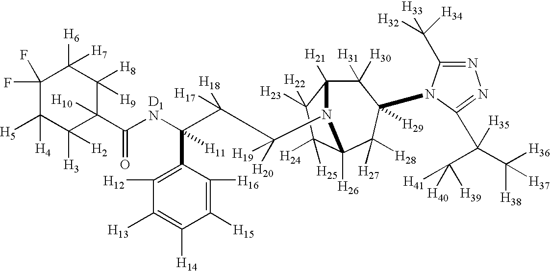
C1(F)(F)C([H5])([H4])C([H3])([H2])C([H10])(C([D1N]C(C(C([H20])([H19])N2C3([H21])C([H31])([H30])C([H29])(N4C(C([H32])([H33])[H34])=NN=C4C(C([H41])([H39])[H40])(C([H36])([H38])[H37])[H35])C([H27])([H28])C2([H26])C([H24])([H25])C3([H23])[H22])([H18])[H17])(C2=C([H12])C([H13])=C([H14])C([H15])=C2[H16])[H11])=O)C([H8])([H9])C1([H6])[H7]
